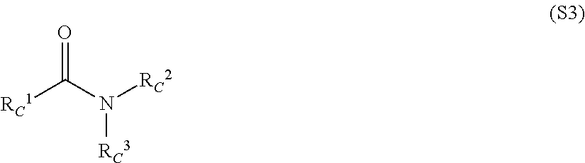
[RC1]C(N([RC2])[RC3])=O
